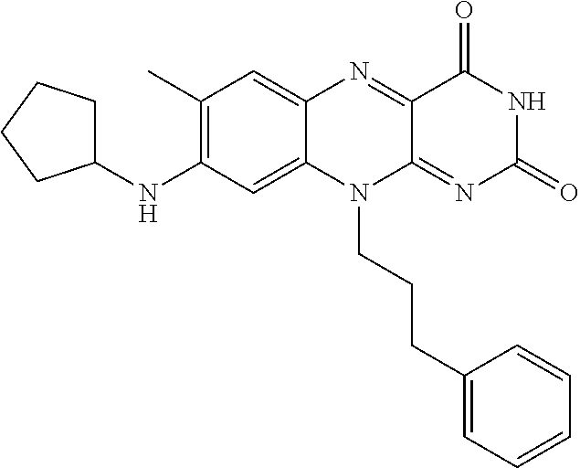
C1(C)=C(NC2CCCC2)C=C2C(=C1)N=C1C(=NC(=O)NC1=O)N2CCCC1=CC=CC=C1
